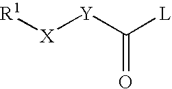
[R1][X][Y]C([L])=O
